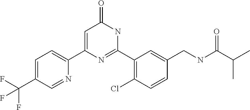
C1(C2=CC(=O)NC(C3=C(Cl)C=CC(CNC(C(C)C)=O)=C3)=N2)=CC=C(C(F)(F)F)C=N1
